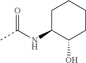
CC(NC1C(O)CCCC1)=O
